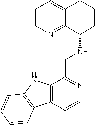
C1=CN=C2C(=C1)CCCC2NCC1=NC=CC2=C1NC1=C2C=CC=C1
